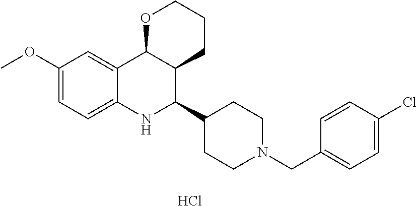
Cl.C12=CC(OC)=CC=C1NC(C1CCN(CC3=CC=C(Cl)C=C3)CC1)C1C2OCCC1
